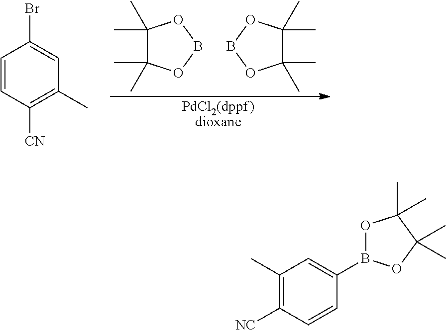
C1(C)(C)C(C)(C)OBO1.B1OC(C)(C)C(C)(C)O1.[PdCl2(dppf)dioxane].C1=CC(Br)=CC(C)=C1[CN].C1([NC])=C(C)C=C(B2OC(C)(C)C(C)(C)O2)C=C1
